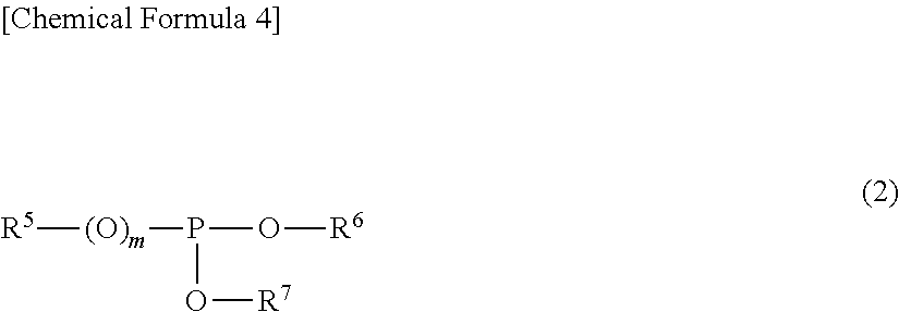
[R5][(O)m]P(O[R6])O[R7]
